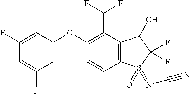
C1(F)=CC(OC2=C(C(F)F)C3=C(C=C2)S(=NC#N)(=O)C(F)(F)C3O)=CC(F)=C1
